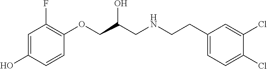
C1=C(O)C=CC(OCC(CNCCC2=CC=C(Cl)C(Cl)=C2)O)=C1F
